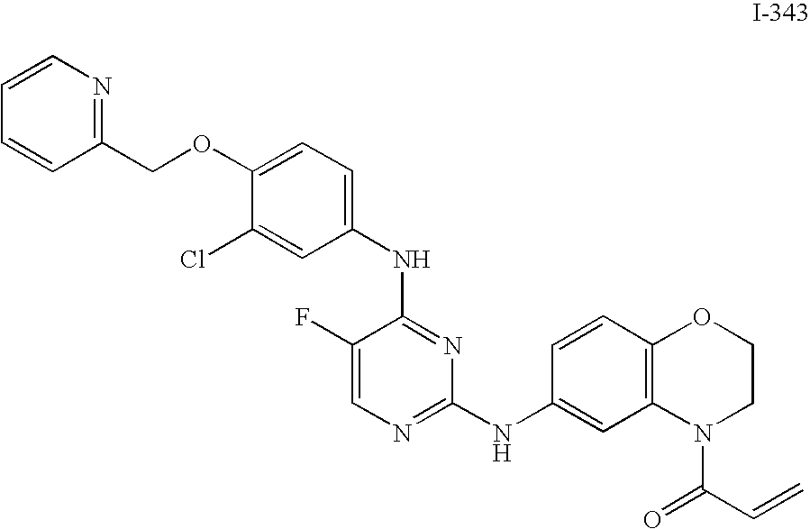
C1(F)=CN=C(NC2=CC3=C(C=C2)OCCN3C(=O)C=C)N=C1NC1=CC=C(OCC2=NC=CC=C2)C(Cl)=C1
